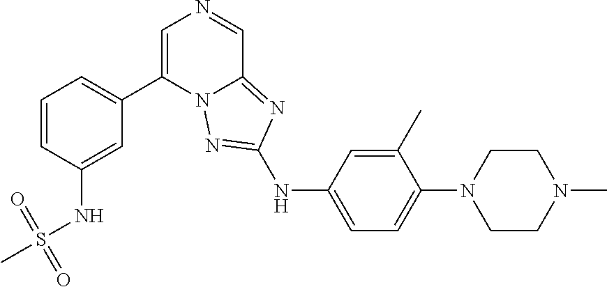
C1=C(C2=CC=CC(NS(C)(=O)=O)=C2)N2C(=NC(NC3=CC=C(N4CCN(C)CC4)C(C)=C3)=N2)C=N1
